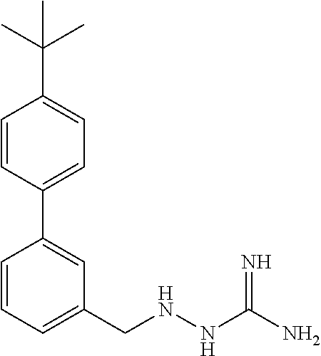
C1=CC(C2=CC(CNNC(N)=N)=CC=C2)=CC=C1C(C)(C)C
